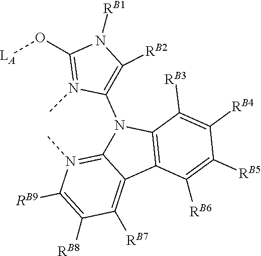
C1([RB6])=C([RB5])C([RB4])=C([RB3])C2=C1C1=C([RB7])C([RB8])=C([RB9])N(C)=C1N2C1=C([RB2])N([RB1])C(O[LA])=N1C
